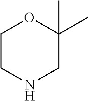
C1CNCC(C)(C)O1
